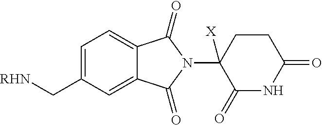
C1=C(C[RHN])C=C2C(=C1)C(=O)N(C1([X])C(=O)NC(=O)CC1)C2=O
